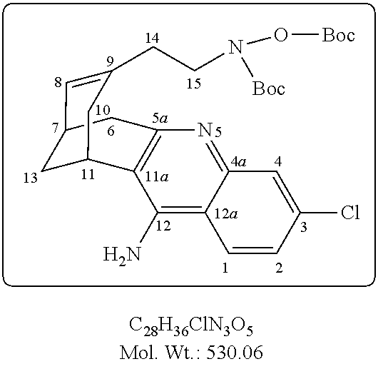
C1=CC(Cl)=CC2=NC3=C(C(N)=C12)C1CC(C=C(CCN(O[Boc])[Boc])C1)C3
